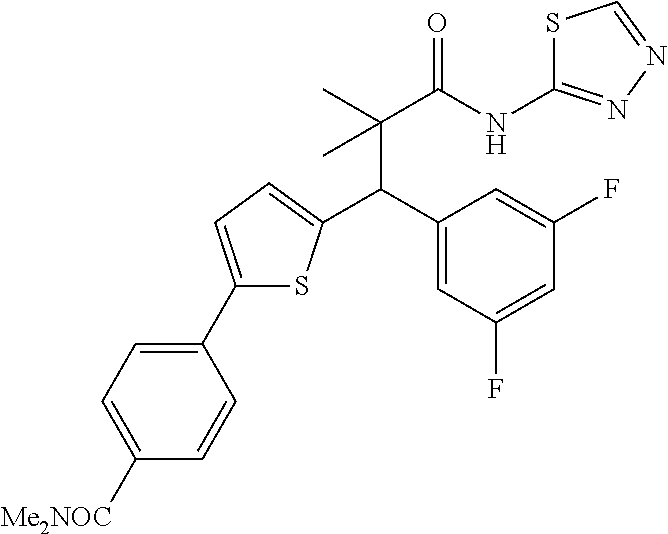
C1(C2=CC=C(C(C3=CC(F)=CC(F)=C3)C(C)(C(NC3=NN=CS3)=O)C)S2)=CC=C([Me2NOC])C=C1
